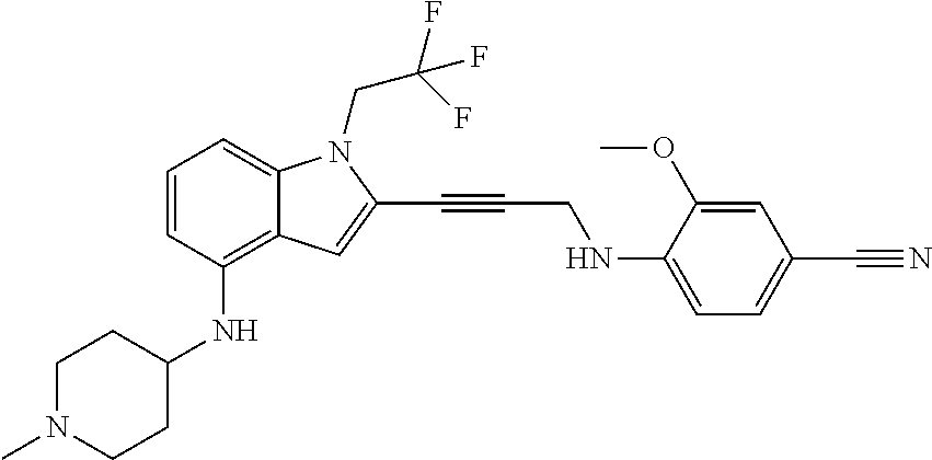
C1=CC(NC2CCN(C)CC2)=C2C(=C1)N(CC(F)(F)F)C(C#CCNC1=CC=C(C#N)C=C1OC)=C2
